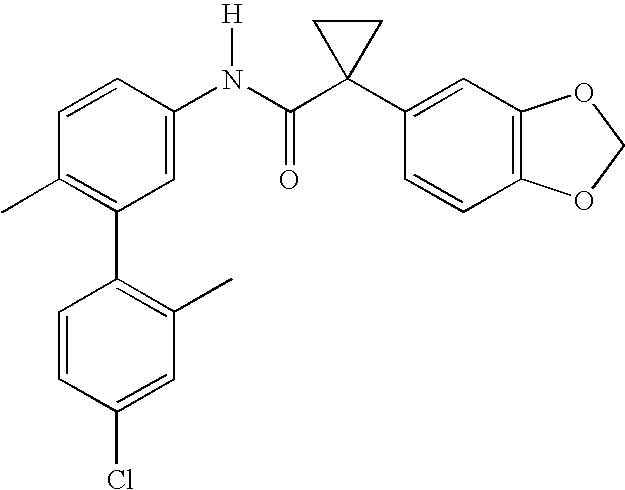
C1=CC(N(C(C2(C3=CC4=C(C=C3)OCO4)CC2)=O)[H])=CC(C2=C(C)C=C(Cl)C=C2)=C1C
